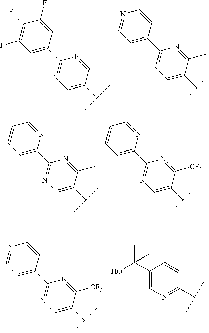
C1=C(C2=NC=C(C(C)C)C=N2)C=C(F)C(F)=C1F.C1=C(C2=NC=C(C(C)C)C(C)=N2)C=CN=C1.C1=C(C2=NC=C(C(C)C)C(C)=N2)N=CC=C1.C1=C(C2=NC=C(C(C)C)C([CF3])=N2)N=CC=C1.C1=C(C2=NC=C(C(C)C)C([CF3])=N2)C=CN=C1.C1(C(O)(C)C)=CN=C(C(C)C)C=C1
